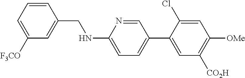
C1=CC(CNC2=CC=C(C3=CC([CO2H])=C([OMe])C=C3Cl)C=N2)=CC([F3CO])=C1
